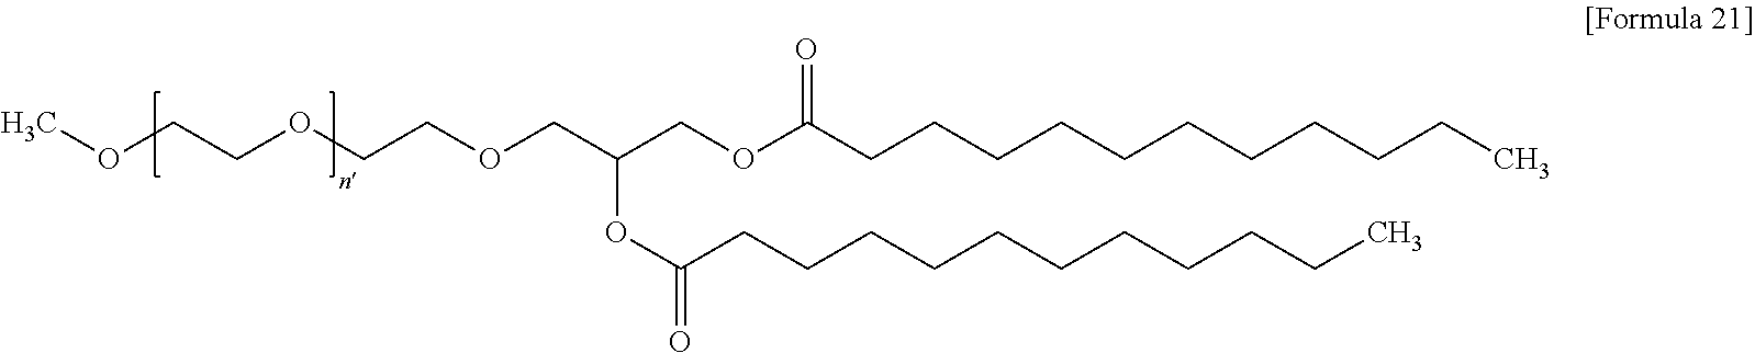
COCCOCCOCC(COC(CCCCCCCCCCC)=O)OC(CCCCCCCCCCC)=O
